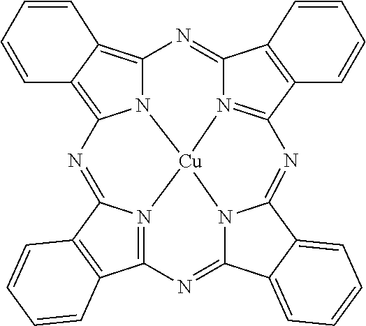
C12=C3C=CC=CC3=C3N1[Cu]14N5=C(C6=C(C5=N2)C=CC=C6)N=C2N1C(=NC1=N4C(=N3)C3=C1C=CC=C3)C1=CC=CC=C12
